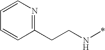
C(N*)CC1=NC=CC=C1
